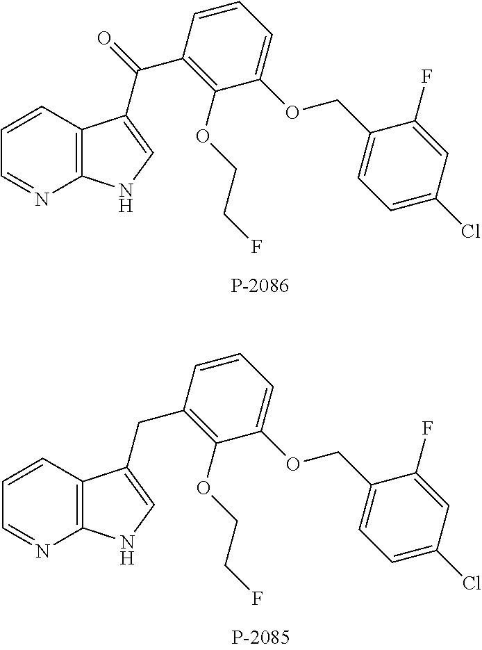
C1=CC(C(=O)C2=CNC3=C2C=CC=N3)=C(OCCF)C(OCC2=CC=C(Cl)C=C2F)=C1.C1=CC(CC2=CNC3=C2C=CC=N3)=C(OCCF)C(OCC2=CC=C(Cl)C=C2F)=C1
